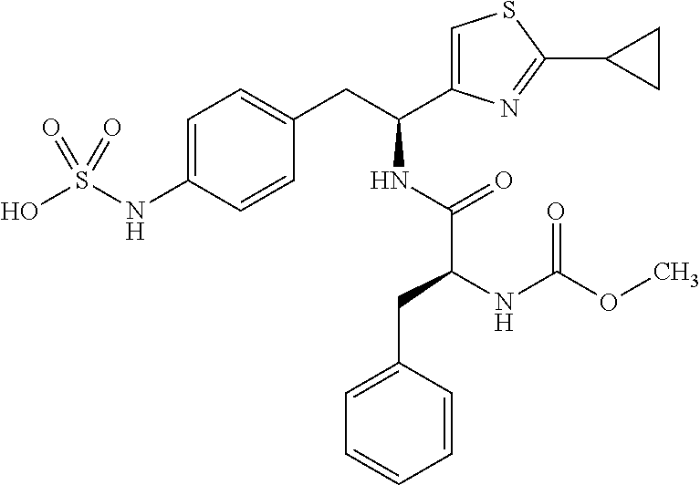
C1=C(NS(O)(=O)=O)C=CC(CC(C2=CSC(C3CC3)=N2)NC(C(CC2=CC=CC=C2)NC(OC)=O)=O)=C1
